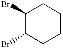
BrC1C(Br)CCCC1
